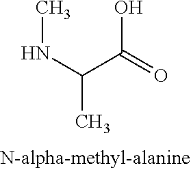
C(C)(NC)C(=O)O
